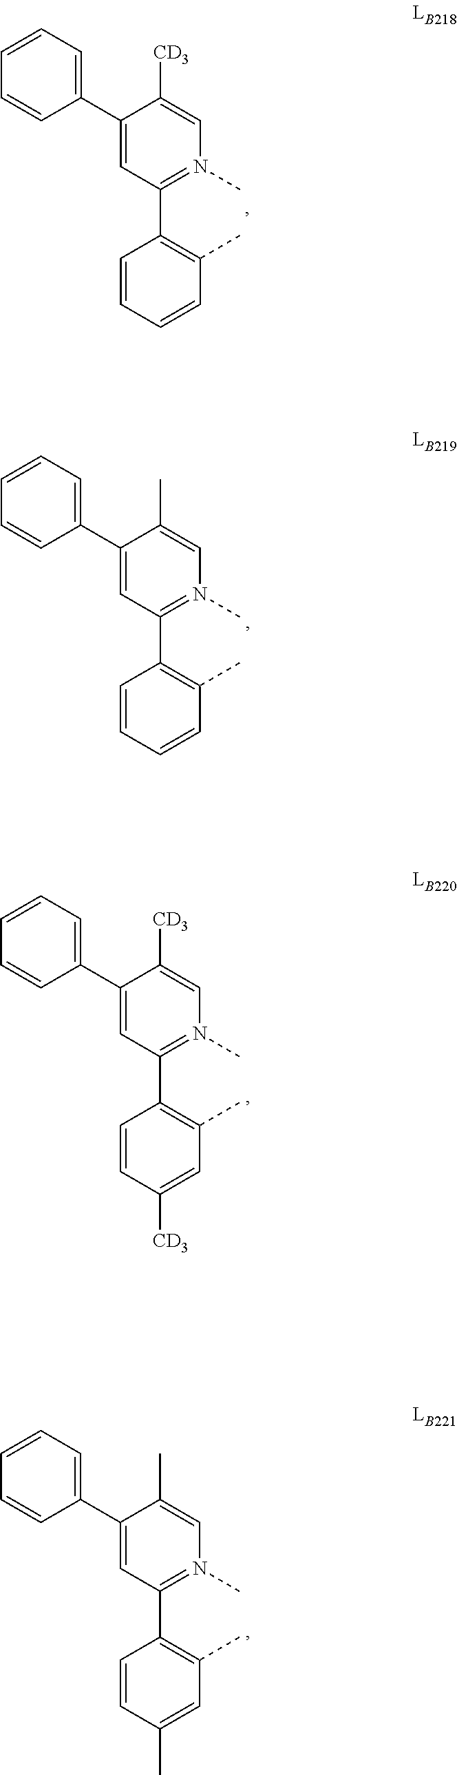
C1(C2=CC=CC=C2)=CC(C2=C(C)C=C([CD3])C=C2)=N(C)C=C1[CD3].C1(C2=CC=CC=C2)=CC(C2=C(C)C=C(C)C=C2)=N(C)C=C1C.C1(C2=N(C)C=C([CD3])C(C3=CC=CC=C3)=C2)=C(C)C=CC=C1.C1(C2=N(C)C=C(C)C(C3=CC=CC=C3)=C2)=C(C)C=CC=C1
